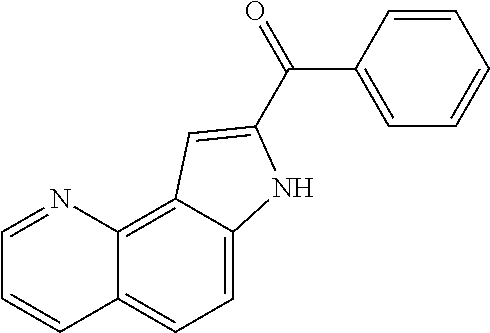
C1=C2C(=C3C(=C1)C=CC=N3)C=C(C(=O)C1=CC=CC=C1)N2
